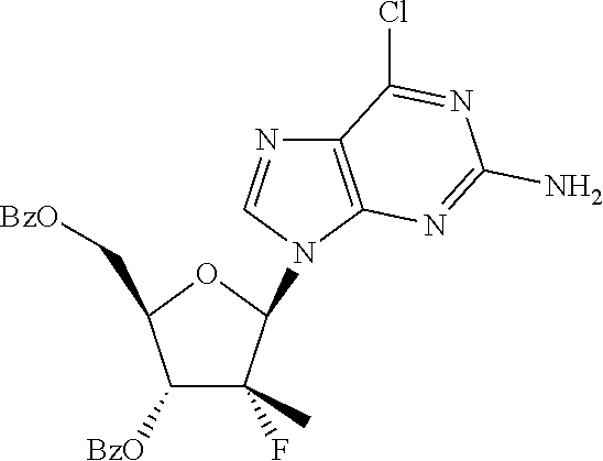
C1([BzO])C(C)(F)C(N2C=NC3=C2N=C(N)N=C3Cl)OC1C[BzO]
